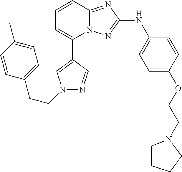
C1=CC2=NC(NC3=CC=C(OCCN4CCCC4)C=C3)=NN2C(C2=CN(CCC3=CC=C(C)C=C3)N=C2)=C1
